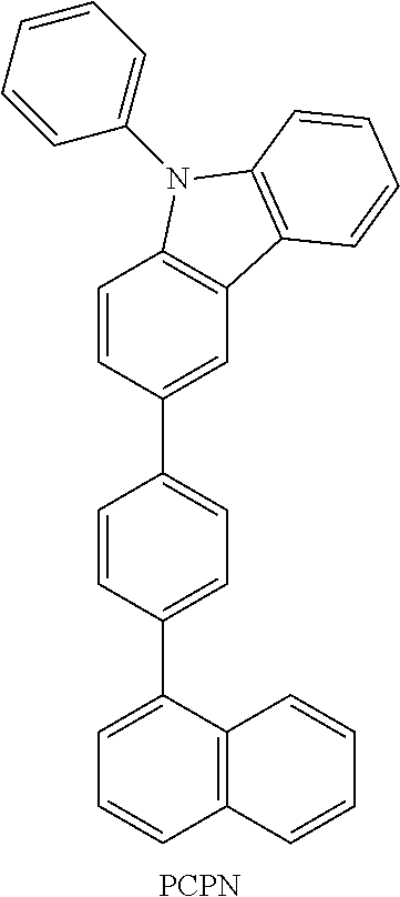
C1=CC(C2=CC=CC3=C2C=CC=C3)=CC=C1C1=CC2=C(C=C1)N(C1=CC=CC=C1)C1=C2C=CC=C1.[PCPN]
